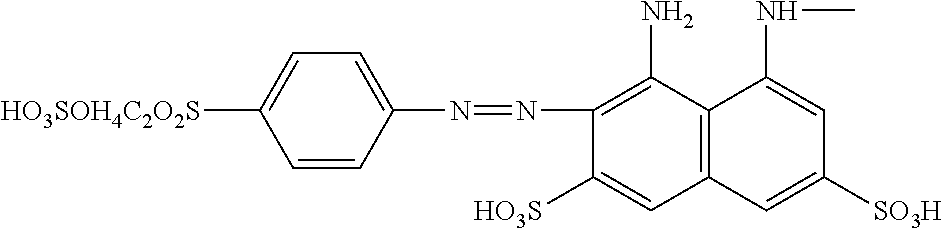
C1=CC(N=NC2=C(N)C3=C(C=C2[HO3S])C=C([SO3H])C=C3NC)=CC=C1[HO3SOH4C2O2S]
